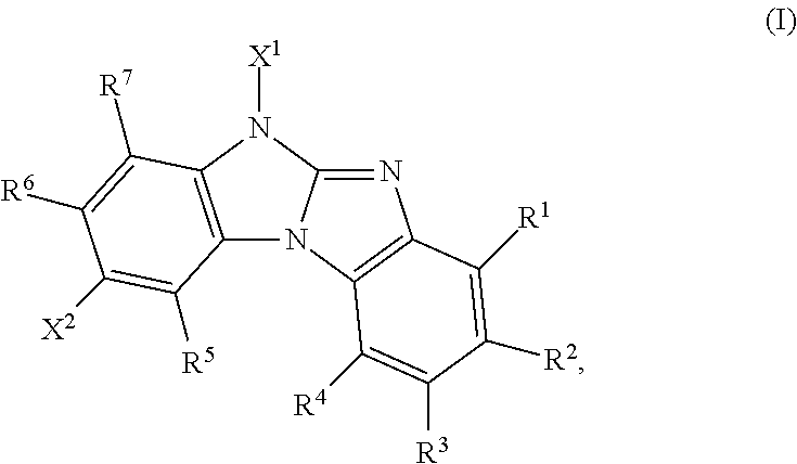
N1=C2N(C3=C1C([R1])=C([R2])C([R3])=C3[R4])C1=C(N2[X1])C([R7])=C([R6])C([X2])=C1[R5]
